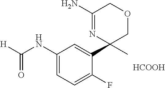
C1(NC([H])=O)=CC=C(F)C(C2(C)N=C(N)COC2)=C1.[HCOOH]
